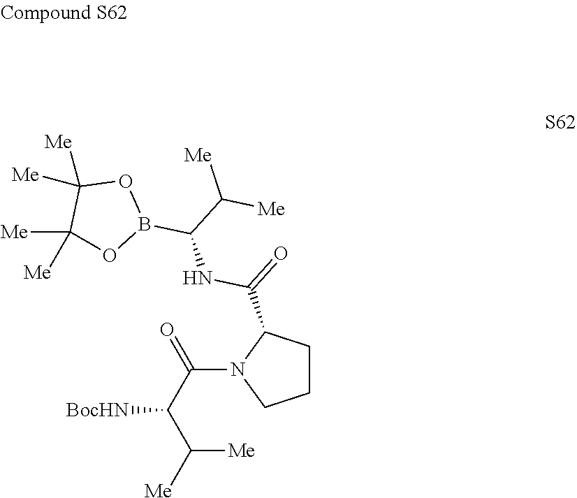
[BocHN]C(C(=O)N1CCCC1C(=O)NC(B1OC([Me])([Me])C([Me])([Me])O1)C([Me])[Me])C([Me])[Me]
